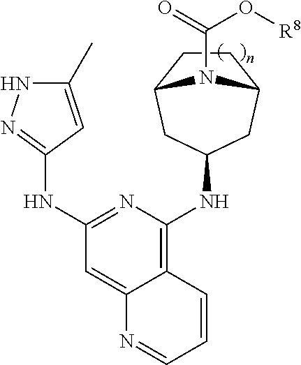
C12=C(NC3CC4CCC(C3)N4C(=O)O[R8])N=C(NC3=NNC(C)=C3)C=C1N=CC=C2
